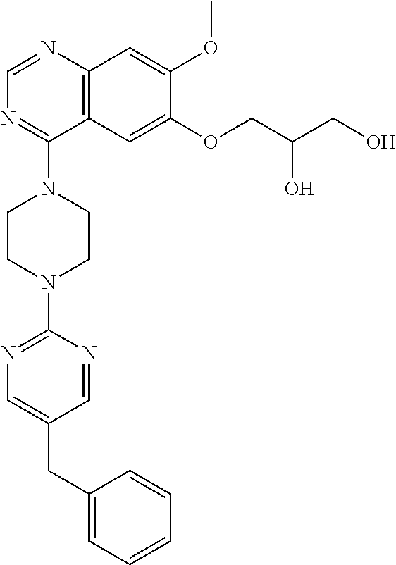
C12=C(N=CN=C1N1CCN(C3=NC=C(CC4=CC=CC=C4)C=N3)CC1)C=C(OC)C(OCC(CO)O)=C2
